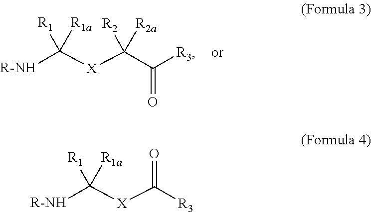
[R-NH]C([X]C(C([R3])=O)([R2])[R2a])([R1])[R1a].[R-NH]C([X]C([R3])=O)([R1])[R1a]
